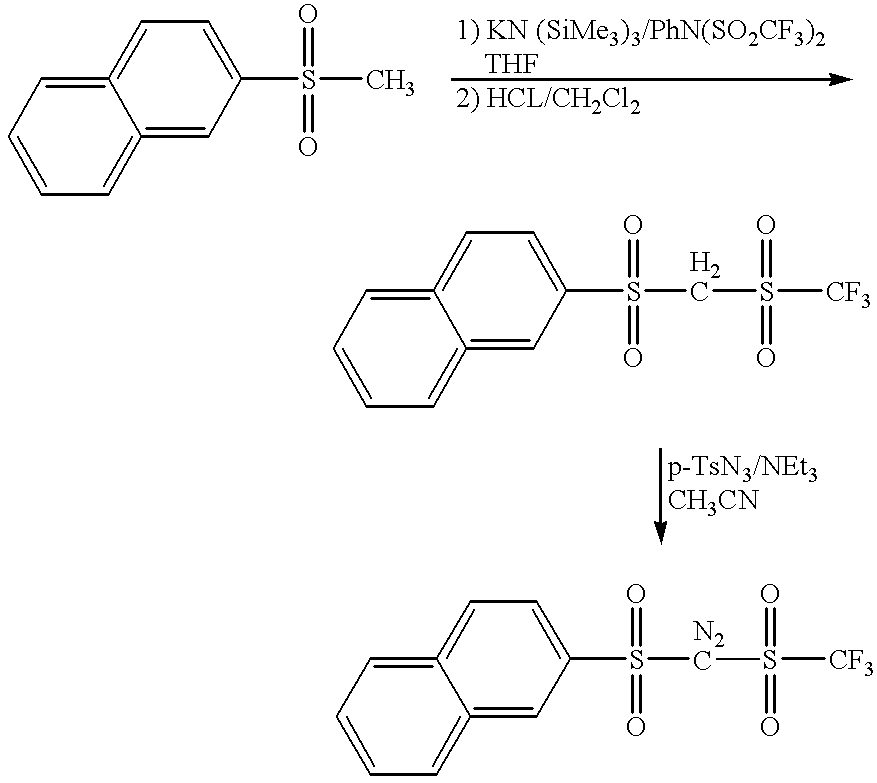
C12=CC=C(S(=O)(=O)C)C=C1=CC=CC=2.C12=CC=C(S(=O)(=O)CS(=O)(=O)[CF3])C=C1=CC=CC=2.C12=CC=C(S(=O)(=O)[N2C]S(=O)(=O)[CF3])C=C1=CC=CC=2
